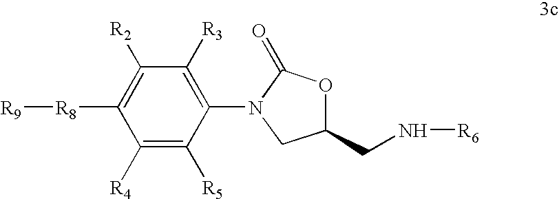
C1([R4])=C([R5])C(N2CC(CN[R6])OC2=O)=C([R3])C([R2])=C1[R8][R9]
